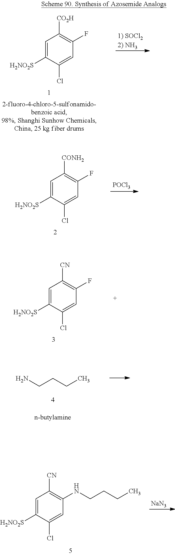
[1) SOCl22) NH3].C1=C([H2NO2S])C(Cl)=CC(F)=C1[CO2H].C1=C([H2NO2S])C(Cl)=CC(F)=C1[CONH2].[POCl3].C1=C([H2NO2S])C(Cl)=CC(F)=C1[CN].NCCCC.C1=C([H2NO2S])C(Cl)=CC(NCCCC)=C1[CN].[NaN3]
